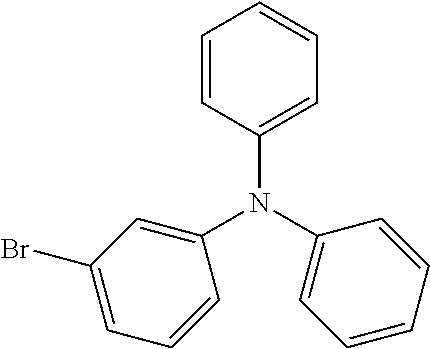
C1=CC(N(C2=CC(Br)=CC=C2)C2=CC=CC=C2)=CC=C1
